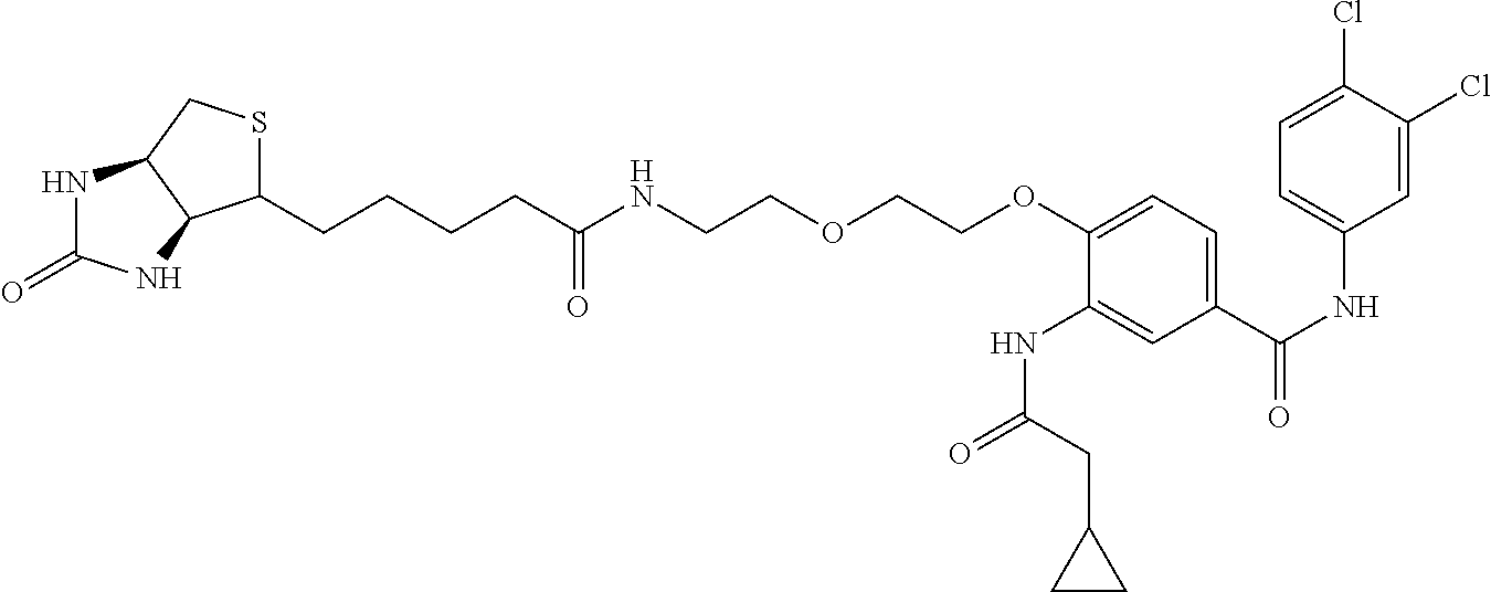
N1C(=O)NC2C1CSC2CCCCC(NCCOCCOC1=CC=C(C(NC2=CC=C(Cl)C(Cl)=C2)=O)C=C1NC(=O)CC1CC1)=O
